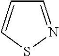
C1=NSC=C1
